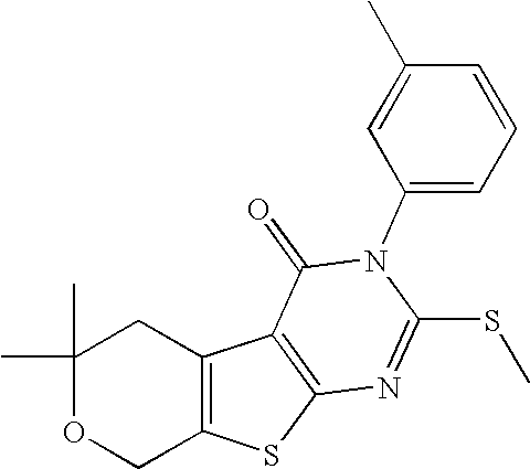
C1(C)(C)OCC2=C(C1)C1=C(S2)N=C(SC)N(C2=CC=CC(C)=C2)C1=O
